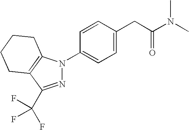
C1=CC(CC(N(C)C)=O)=CC=C1N1N=C(C(F)(F)F)C2=C1CCCC2
